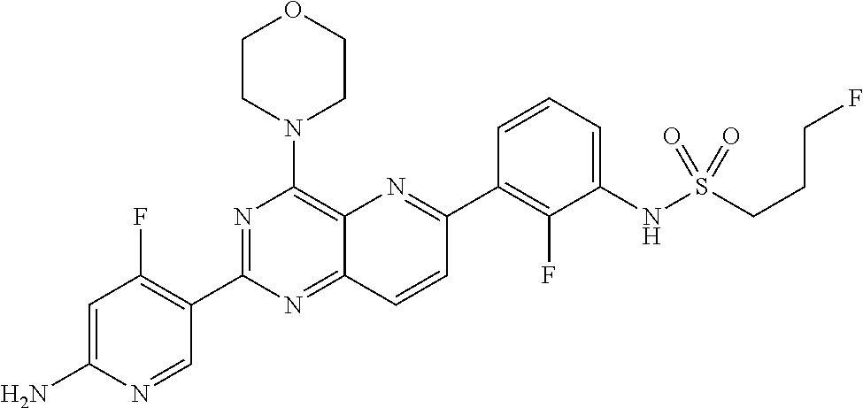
C12=NC(C3=C(F)C=C(N)N=C3)=NC(N3CCOCC3)=C1N=C(C1=C(F)C(NS(CCCF)(=O)=O)=CC=C1)C=C2
